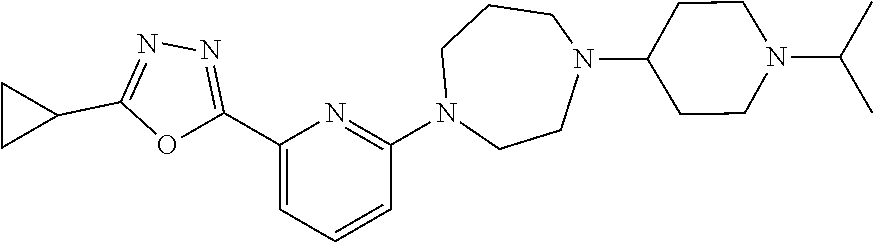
C1(C2=NN=C(C3CC3)O2)=CC=CC(N2CCN(C3CCN(C(C)C)CC3)CCC2)=N1
